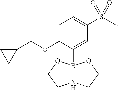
C1CC1COC1=CC=C(S(C)(=O)=O)C=C1B1[Q]CCNCC[Q]1
